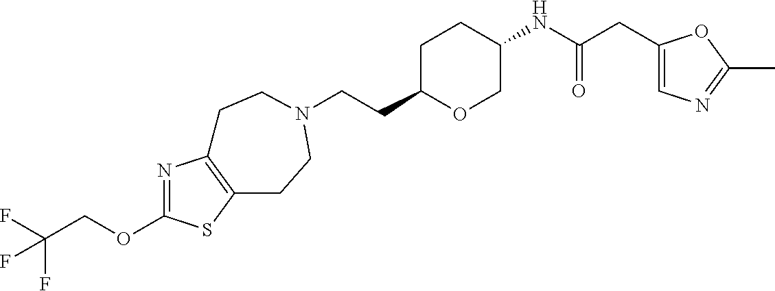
C(CC1OCC(NC(CC2=CN=C(C)O2)=O)CC1)N1CCC2=C(N=C(OCC(F)(F)F)S2)CC1
